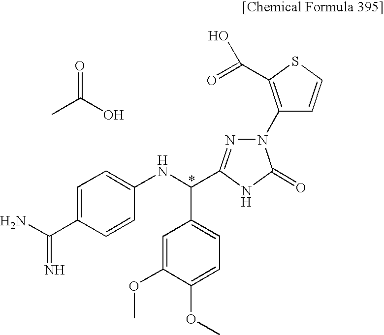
CC(O)=O.C1=C(C(N)=N)C=CC(NC(C2=CC=C(OC)C(OC)=C2)C2=NN(C3=C(C(=O)O)SC=C3)C(=O)N2)=C1
